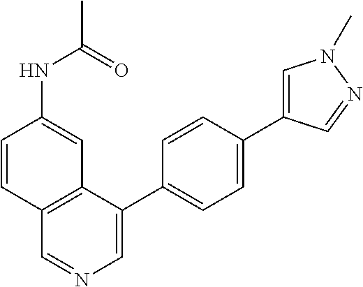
C1=CC2=C(C=C1NC(=O)C)C(C1=CC=C(C3=CN(C)N=C3)C=C1)=CN=C2
